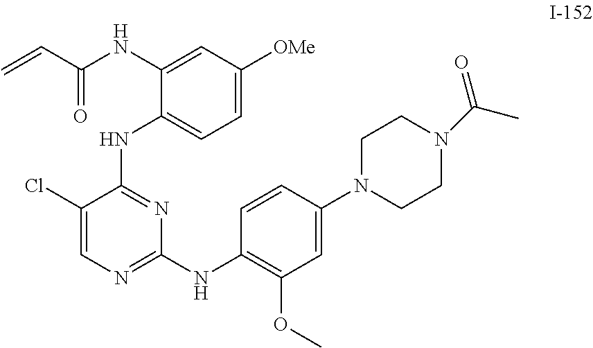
C=CC(=O)NC1=CC([OMe])=CC=C1NC1=NC(NC2=C(OC)C=C(N3CCN(C(C)=O)CC3)C=C2)=NC=C1Cl
